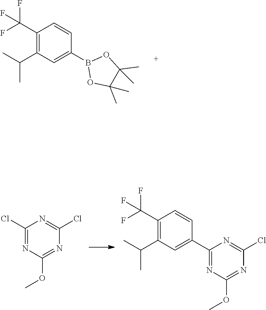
C1(C(F)(F)F)=C(C(C)C)C=C(B2OC(C)(C)C(C)(C)O2)C=C1.C1(Cl)=NC(OC)=NC(Cl)=N1.C1(C(F)(F)F)=C(C(C)C)C=C(C2=NC(OC)=NC(Cl)=N2)C=C1
